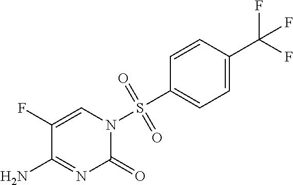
C1(F)=CN(S(C2=CC=C(C(F)(F)F)C=C2)(=O)=O)C(=O)N=C1N
